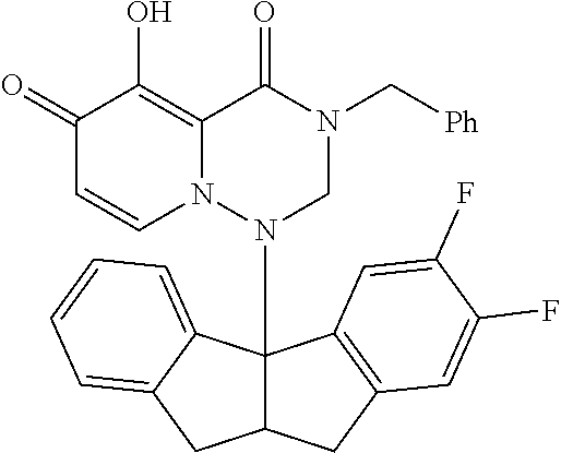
C1(=O)C=CN2C(=C1O)C(=O)N(C[Ph])CN2C12C(CC3=C1C=C(F)C(F)=C3)CC1=CC=CC=C21
